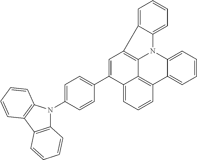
C1=CC=C2C(=C1)C1=C3N2C2=CC=CC=C2C2=C3C(=CC=C2)C(C2=CC=C(N3C4=C(C5=C3C=CC=C5)C=CC=C4)C=C2)=C1
